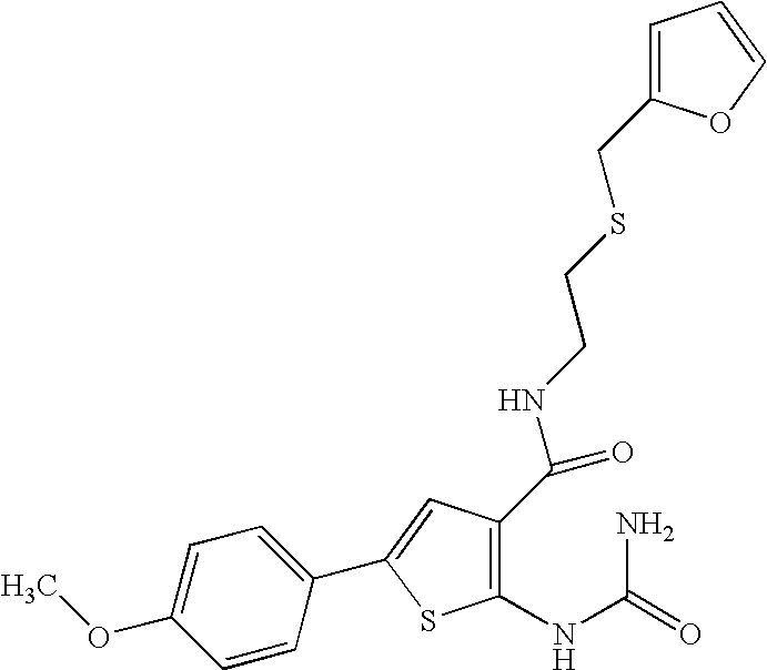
C1(NC(=O)N)=C(C(NCCSCC2=CC=CO2)=O)C=C(C2=CC=C(OC)C=C2)S1
